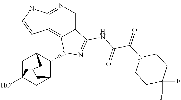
C12=NC=C3C(=C1C=CN2)N(C1C2CC4(O)CC1CC(C4)C2)N=C3NC(C(N1CCC(F)(F)CC1)=O)=O
